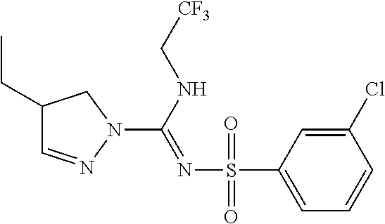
C1(CC)C=NN(C(=NS(C2=CC=CC(Cl)=C2)(=O)=O)NC[CF3])C1
